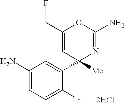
NC1=CC=C(F)C(C2([Me])N=C(N)OC(CF)=C2)=C1
